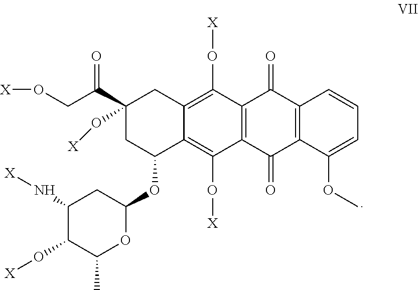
C1(C(CO[X])=O)(O[X])CC(OC2CC(N[X])C(O[X])C(C)O2)C2=C(O[X])C3=C(C(O[X])=C2C1)C(=O)C1=C(C3=O)C(OC)=CC=C1
